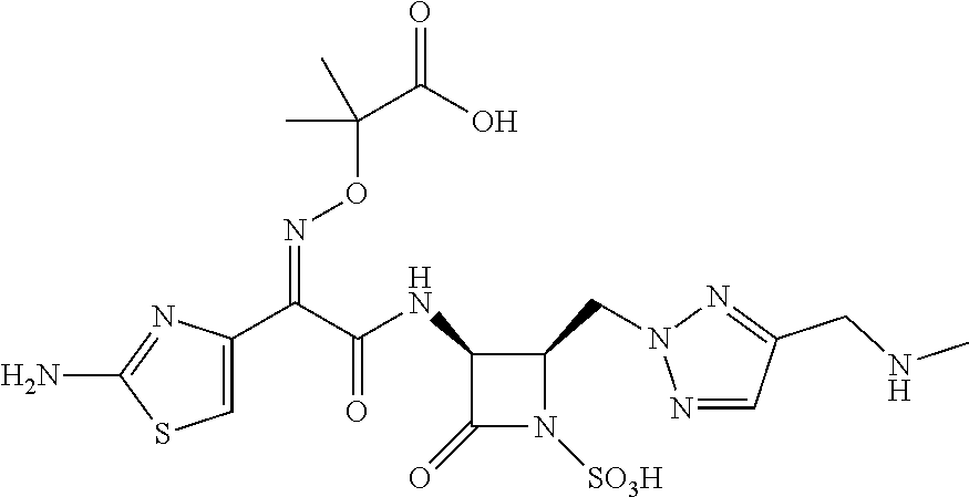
N1=CC(CNC)=NN1CC1C(NC(=O)C(=NOC(C)(C)C(=O)O)C2=CSC(N)=N2)C(=O)N1[SO3H]
